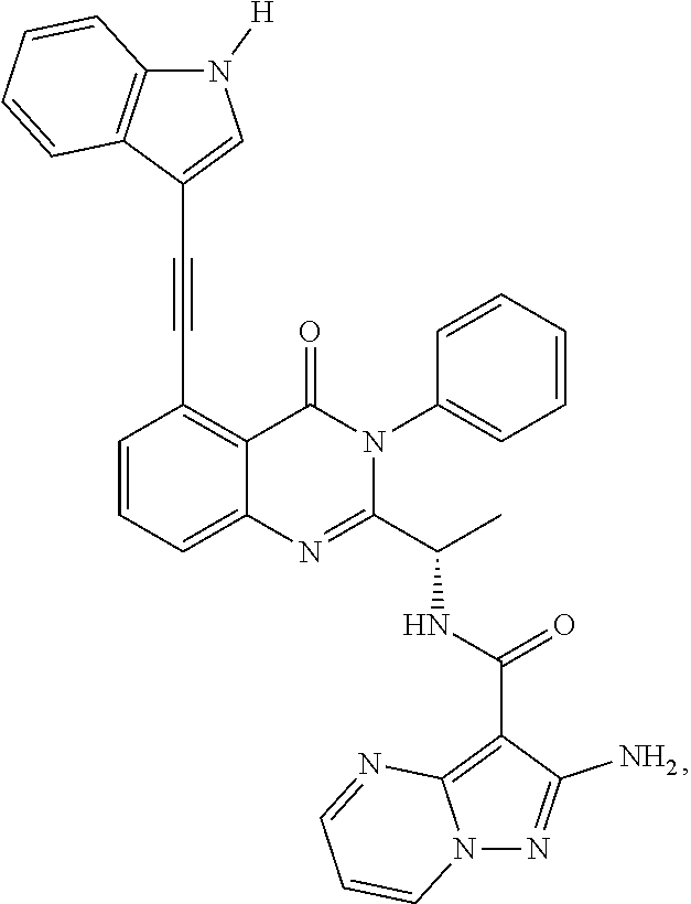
C1=CC=C2C(=C1C#CC1=CN([H])C3=C1C=CC=C3)C(=O)N(C1=CC=CC=C1)C(C(C)NC(=O)C1=C3N(N=C1N)C=CC=N3)=N2
